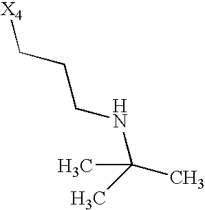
[X4]CCCNC(C)(C)C
